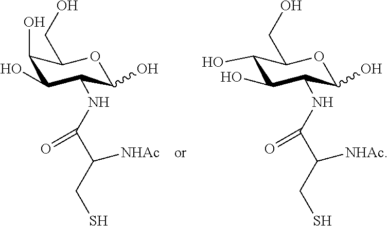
C1(O)C(O)C(NC(C([NHAc])CS)=O)C(O)OC1CO.C1(O)C(O)C(NC(C([NHAc])CS)=O)C(O)OC1CO
